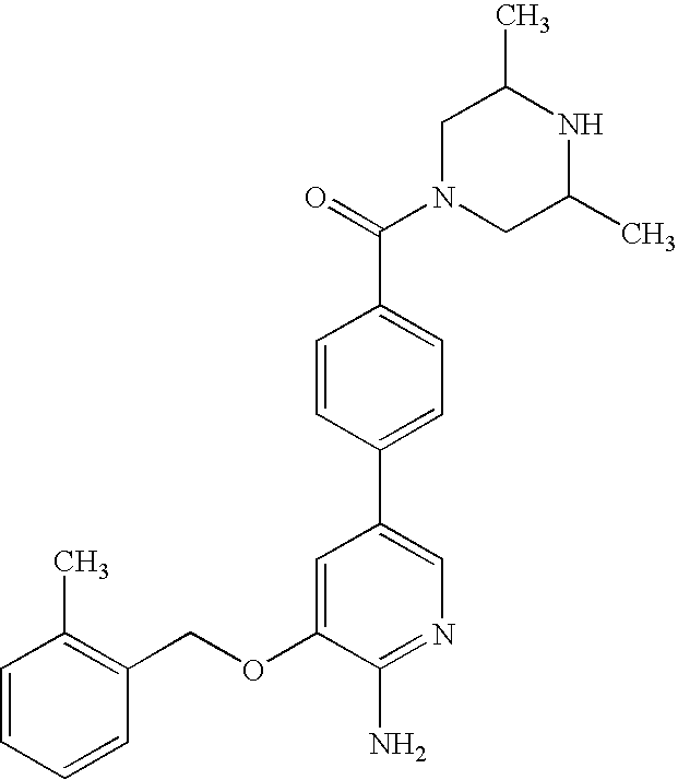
C1(OCC2=C(C)C=CC=C2)=CC(C2=CC=C(C(=O)N3CC(C)NC(C)C3)C=C2)=CN=C1N
